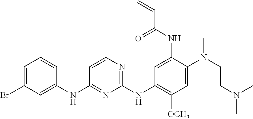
C1=C(Br)C=C(NC2=NC(NC3=C([OCH3])C=C(N(CCN(C)C)C)C(NC(C=C)=O)=C3)=NC=C2)C=C1
